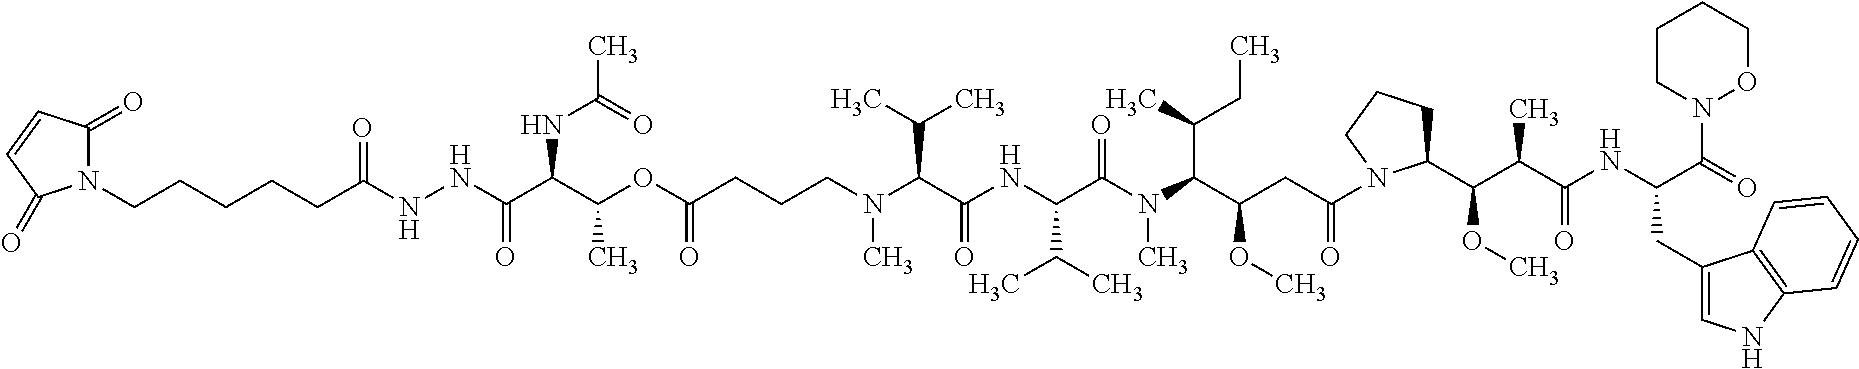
C(CCN(C(C(NC(C(N(C(C(CC(N1C(C(C(C(NC(C(=O)N2OCCCC2)CC2=CNC3=C2C=CC=C3)=O)C)OC)CCC1)=O)OC)C(C)CC)C)=O)C(C)C)=O)C(C)C)C)C(OC(C(C(NNC(CCCCCN1C(=O)C=CC1=O)=O)=O)NC(C)=O)C)=O
